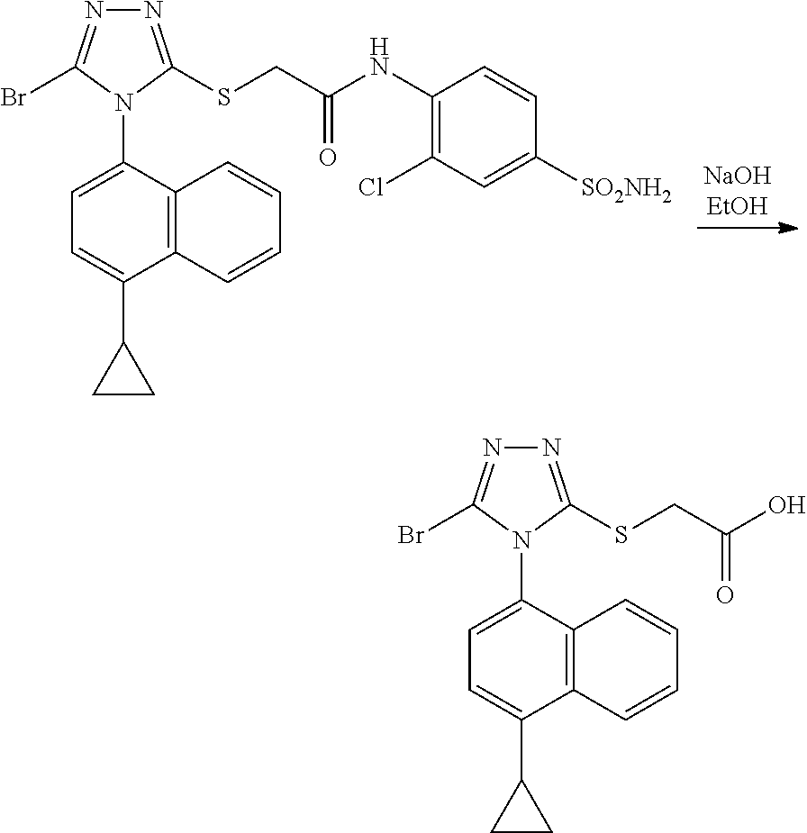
C1=C(N2C(SCC(NC3=C(Cl)C=C([SO2NH2])C=C3)=O)=NN=C2Br)C2=C(C(C3CC3)=C1)C=CC=C2.C1=C(N2C(SCC(O)=O)=NN=C2Br)C2=C(C(C3CC3)=C1)C=CC=C2
